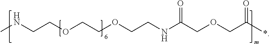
C(COCCNC(COCC(*)=O)=O)OCCNC
